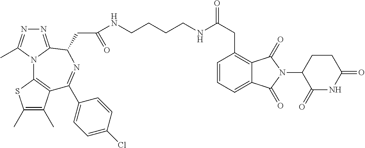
C1(C)=C(C)C2=C(S1)N1C(=NN=C1C)C(CC(=O)NCCCCNC(CC1=C3C(=CC=C1)C(=O)N(C1C(=O)NC(=O)CC1)C3=O)=O)N=C2C1=CC=C(Cl)C=C1
